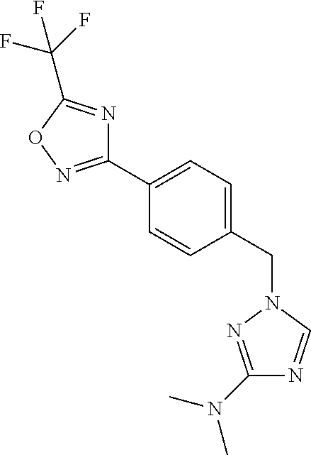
C1(C2=CC=C(CN3N=C(N(C)C)N=C3)C=C2)=NOC(C(F)(F)F)=N1
